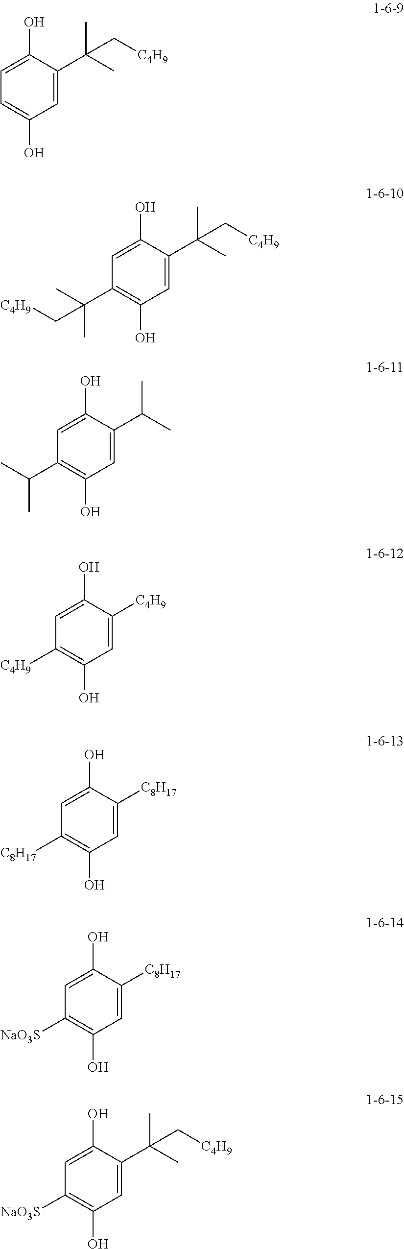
C1(O)=CC=C(O)C=C1C(C)(C)C[C4H9].C1(O)=CC(C(C)(C[C4H9])C)=C(O)C=C1C(C)(C)C[C4H9].C1(O)=CC(C(C)C)=C(O)C=C1C(C)C.C1(O)=CC([C4H9])=C(O)C=C1[C4H9].C1(O)=CC([C8H17])=C(O)C=C1[C8H17].C1(O)=CC([NaO3S])=C(O)C=C1[C8H17].C1(O)=CC([NaO3S])=C(O)C=C1C(C)(C)C[C4H9]
